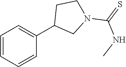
C1=CC=CC(C2CN(C(NC)=S)CC2)=C1
